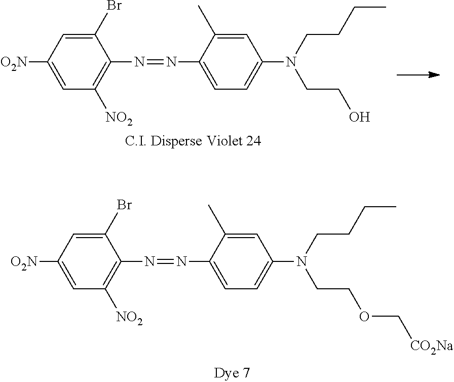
C1(Br)=CC([O2N])=CC([NO2])=C1N=NC1=CC=C(N(CCCC)CCOC[CO2Na])C=C1C.C1(Br)=CC([O2N])=CC([NO2])=C1N=NC1=CC=C(N(CCCC)CCO)C=C1C
